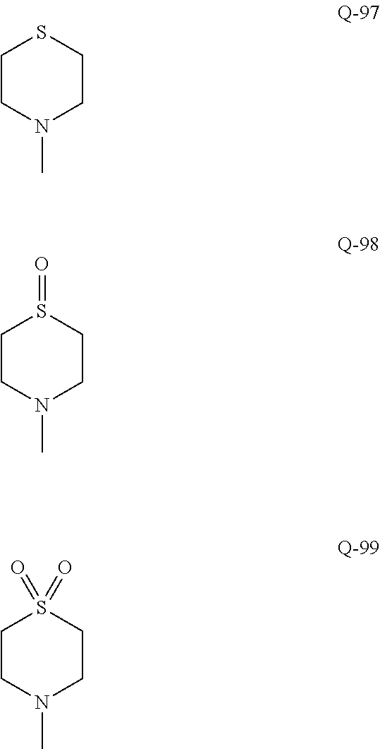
C1CSCCN1C.C1CS(=O)CCN1C.C1CS(=O)(=O)CCN1C
